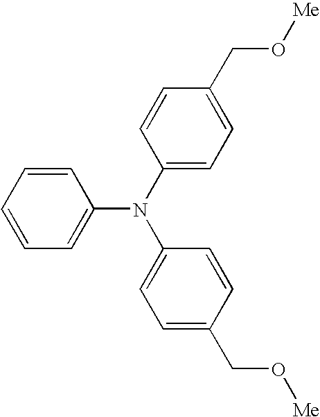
C1=CC(N(C2=CC=C(CO[Me])C=C2)C2=CC=CC=C2)=CC=C1CO[Me]
